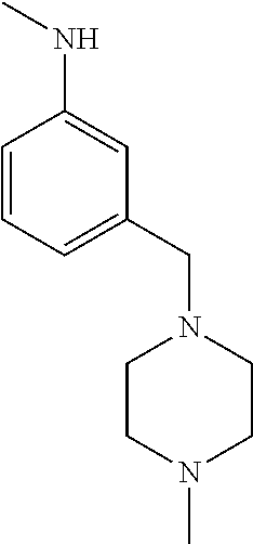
C1CN(C)CCN1CC1=CC=CC(NC)=C1
